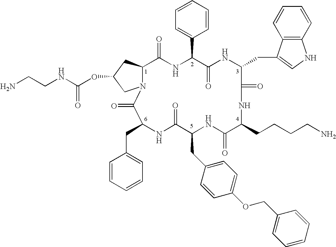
NCCNC(OC1CN2C(C1)C(=O)NC(C1=CC=CC=C1)C(=O)NC(CC1=CNC3=C1C=CC=C3)C(=O)NC(CCCCN)C(=O)NC(CC1=CC=C(OCC3=CC=CC=C3)C=C1)C(=O)NC(CC1=CC=CC=C1)C2=O)=O
